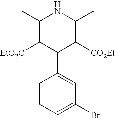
C1(C)=C([EtO2C])C(C2=CC(Br)=CC=C2)C([CO2Et])=C(C)N1
